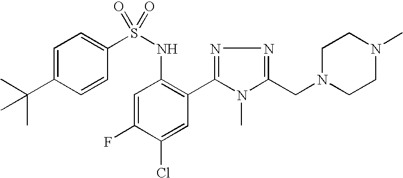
C1=C(C(C)(C)C)C=CC(S(NC2=C(C3=NN=C(CN4CCN(C)CC4)N3C)C=C(Cl)C(F)=C2)(=O)=O)=C1
